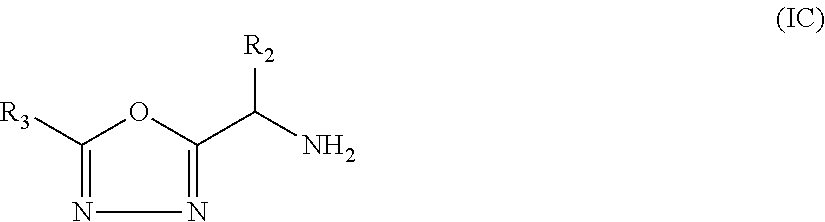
[R3]C1=NN=C(C(N)[R2])O1
